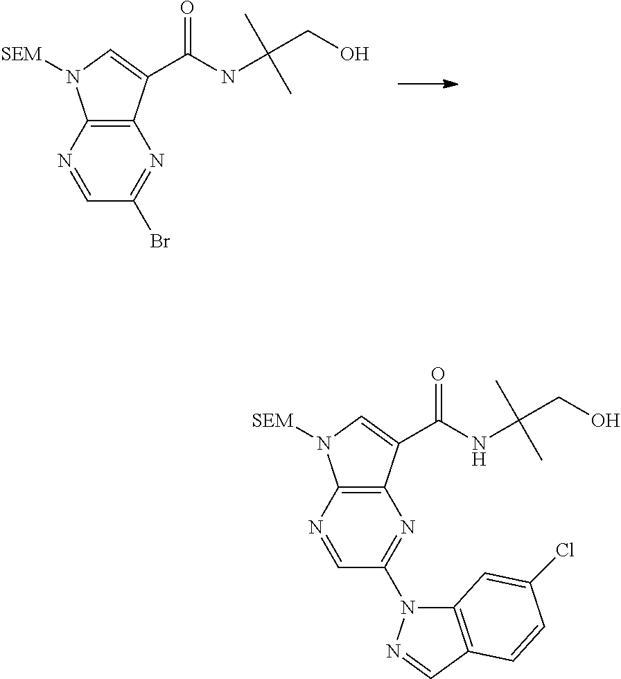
N1=CC(Br)=NC2=C1N([SEM])C=C2C(NC(CO)(C)C)=O.N1=CC(N2C3=C(C=N2)C=CC(Cl)=C3)=NC2=C1N([SEM])C=C2C(NC(CO)(C)C)=O
